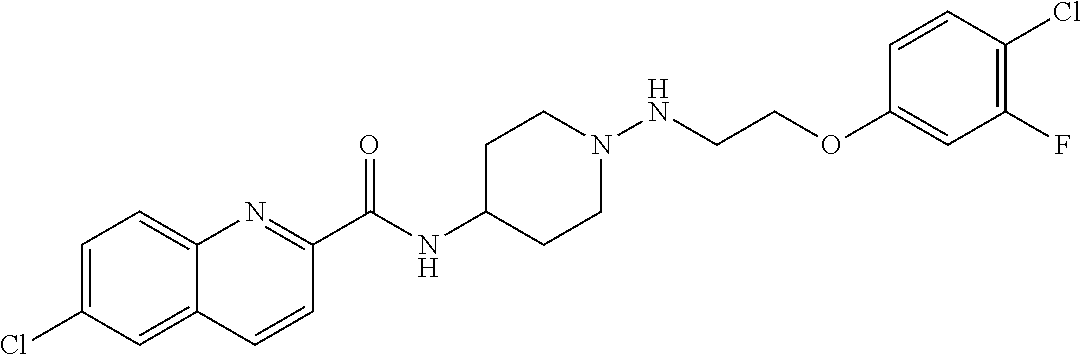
C12=CC=C(Cl)C=C1C=CC(C(NC1CCN(NCCOC3=CC(F)=C(Cl)C=C3)CC1)=O)=N2
